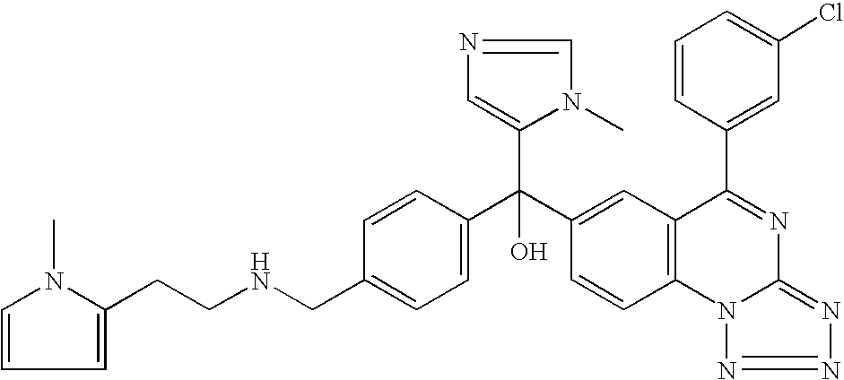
C1=C(CNCCC2=CC=CN2C)C=CC(C(C2=CC3=C(C=C2)N2C(=NN=N2)N=C3C2=CC(Cl)=CC=C2)(C2=CN=CN2C)O)=C1
